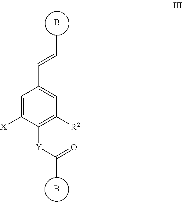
B.CC=CC1=CC([R2])=C([Y]C(C)=O)C([X])=C1.B
